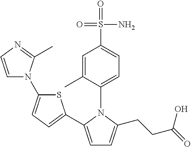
C1=C(C2=CC=C(N3C=CN=C3C)S2)N(C2=CC=C(S(=O)(=O)N)C=C2C)C(CCC(=O)O)=C1
